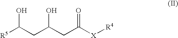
[R5]C(CC(O)CC(=O)[X][R4])O
